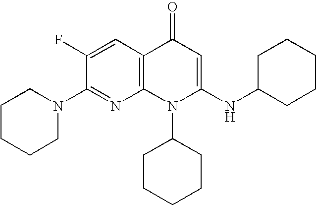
C1(N2CCCCC2)=NC2=C(C=C1F)C(=O)C=C(NC1CCCCC1)N2C1CCCCC1
